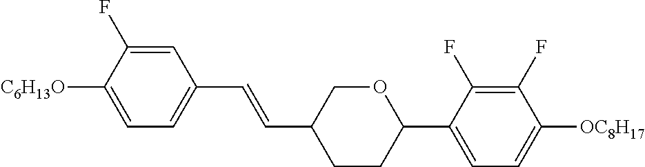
C1=C(F)C([C6H13O])=CC=C1C=CC1CCC(C2=CC=C([OC8H17])C(F)=C2F)OC1
